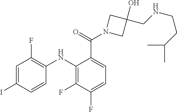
C1=C(C(N2CC(O)(CNCCC(C)C)C2)=O)C(NC2=C(F)C=C(I)C=C2)=C(F)C(F)=C1
